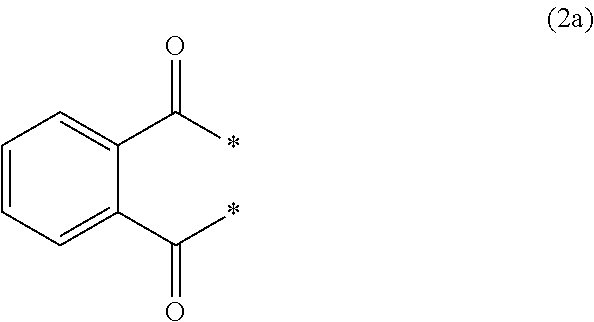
C1=CC=C(C(*)=O)C(C(*)=O)=C1
